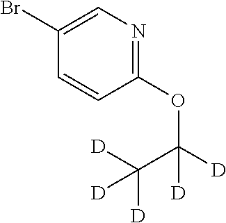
C1(OC([D])(C([D])([D])[D])[D])=NC=C(Br)C=C1
